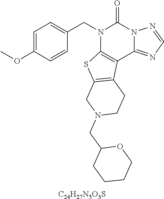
C1=C(OC)C=CC(CN2C3=C(C4=NC=NN4C2=O)C2=C(S3)CN(CC3CCCCO3)CC2)=C1.[C24H27N5O3S]
